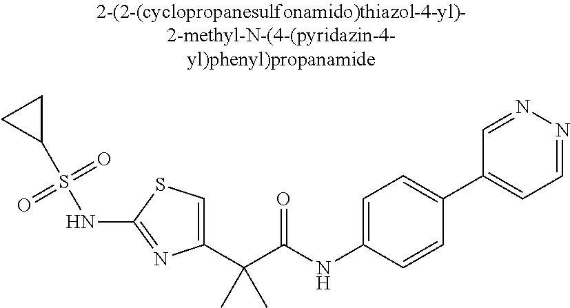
C1(C(C(NC2=CC=C(C3=CC=NN=C3)C=C2)=O)(C)C)=CSC(NS(C2CC2)(=O)=O)=N1
